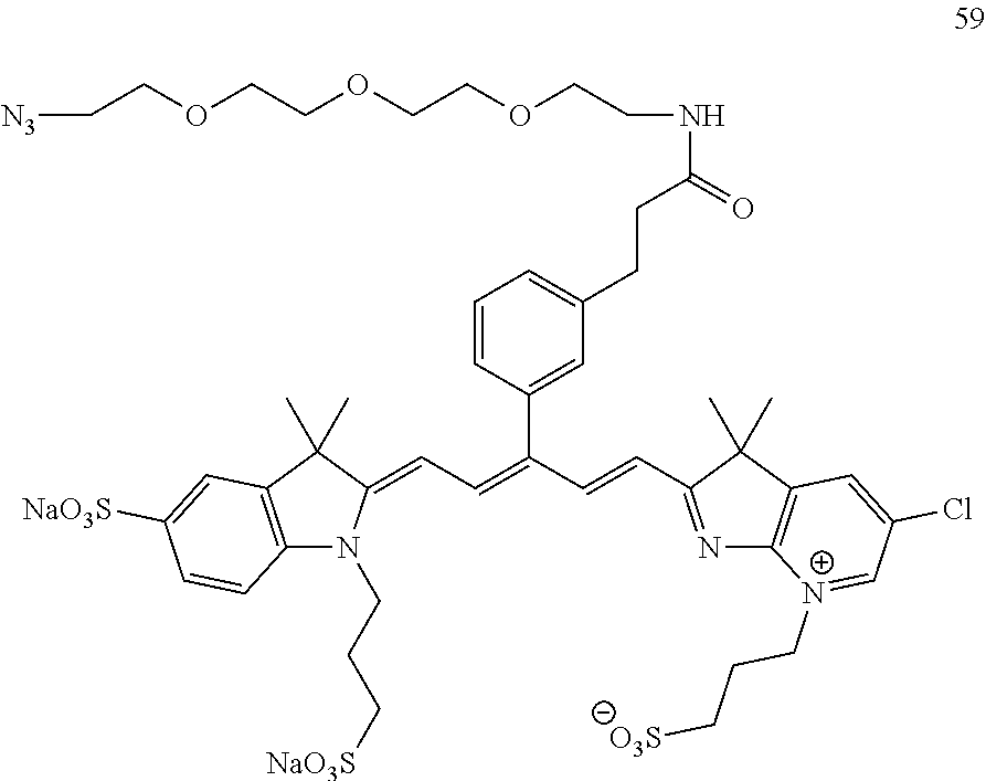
C1=CC(C(=CC=C2N(CCC[NaO3S])C3=C(C2(C)C)C=C([NaO3S])C=C3)C=CC2=NC3=C(C2(C)C)C=C(Cl)C=[N+]3CCC[O3S])=CC(CCC(NCCOCCOCCOCC[N3])=O)=C1
